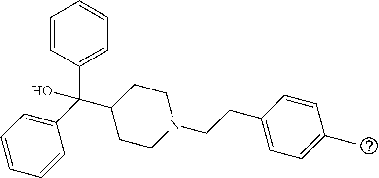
C1=CC(C(C2CCN(CCC3=CC=C(C)C=C3)CC2)(O)C2=CC=CC=C2)=CC=C1
